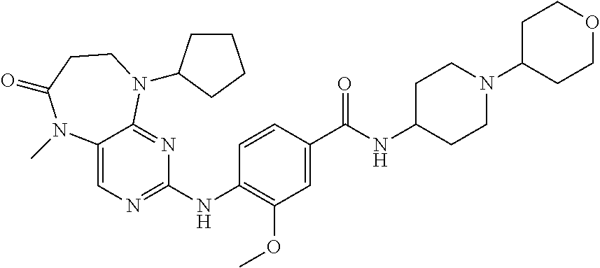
C1=CC(C(NC2CCN(C3CCOCC3)CC2)=O)=CC(OC)=C1NC1=NC=C2C(=N1)N(C1CCCC1)CCC(=O)N2C
